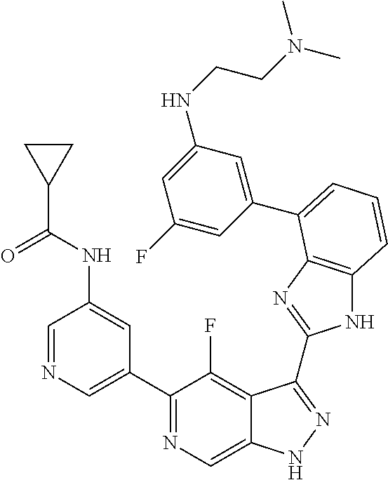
C1=NC=C(C2=NC=C3C(=C2F)C(C2=NC4=C(N2)C=CC=C4C2=CC(NCCN(C)C)=CC(F)=C2)=NN3)C=C1NC(C1CC1)=O
